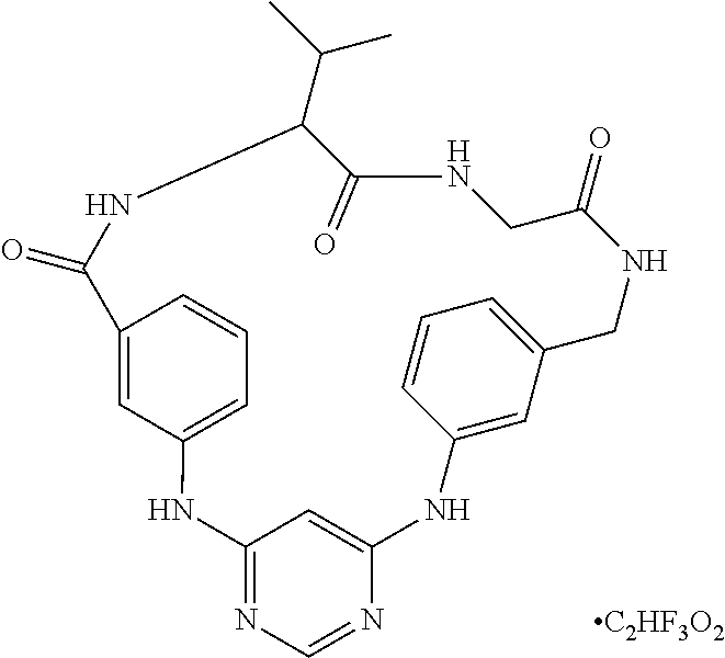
C12=CC(=CC=C1)NC1=NC=NC(=C1)NC1=CC(=CC=C1)CNC(=O)CNC(=O)C(C(C)C)NC2=O.[C2HF3O2]
